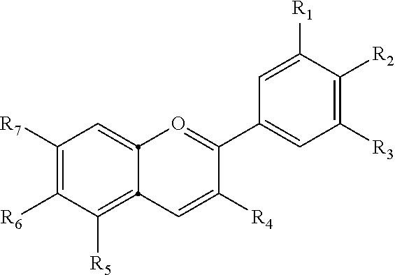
C1([R7])=C([R6])C([R5])=C2C(=C1)O=C(C1=CC([R3])=C([R2])C([R1])=C1)C([R4])=C2
